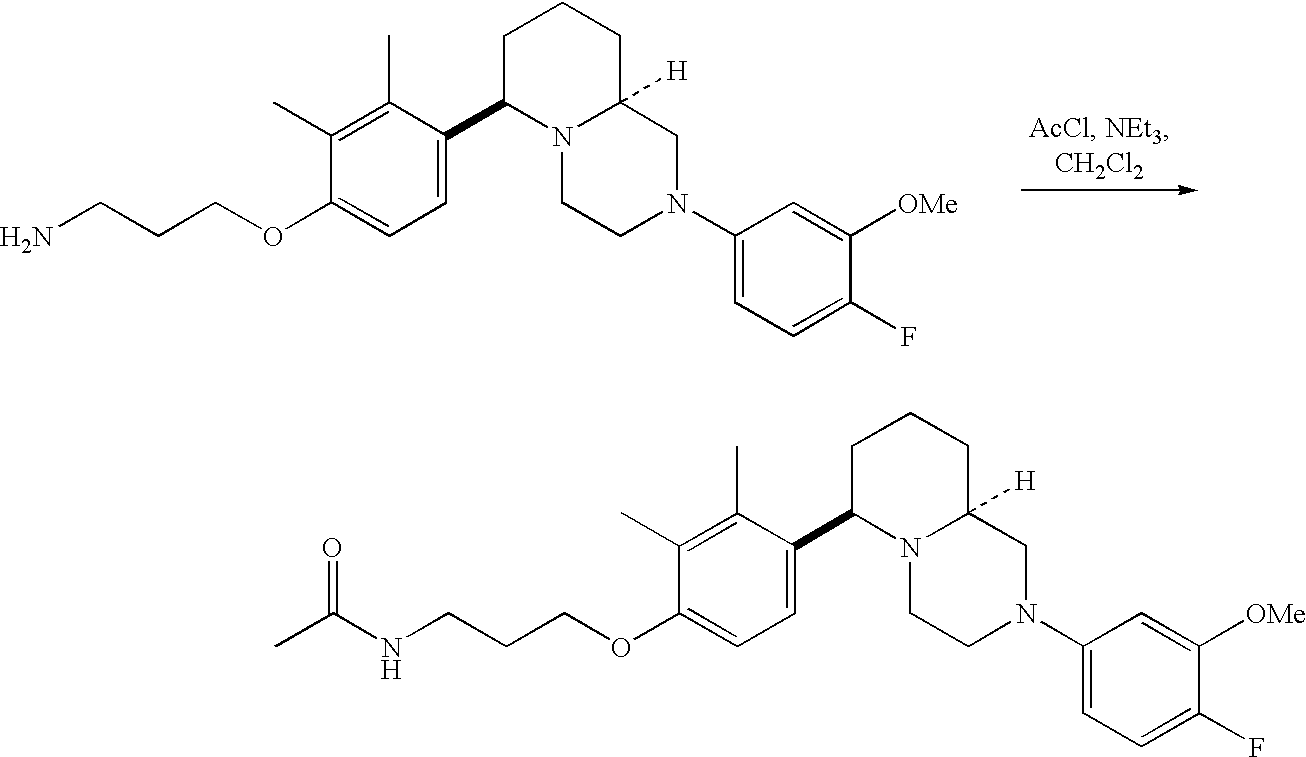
NCCCOC1=CC=C(C2N3C([H])(CCC2)CN(C2=CC=C(F)C([OMe])=C2)CC3)C(C)=C1C.CC(NCCCOC1=CC=C(C2N3C([H])(CCC2)CN(C2=CC=C(F)C([OMe])=C2)CC3)C(C)=C1C)=O
